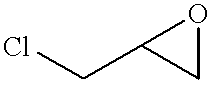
ClCC1CO1
